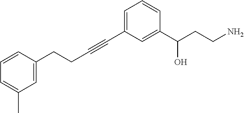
C1=C(C#CCCC2=CC(C)=CC=C2)C=C(C(CCN)O)C=C1
